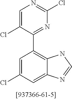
C1=C(Cl)C=C2C(=C1C1=NC(Cl)=NC=C1Cl)NC=N2
